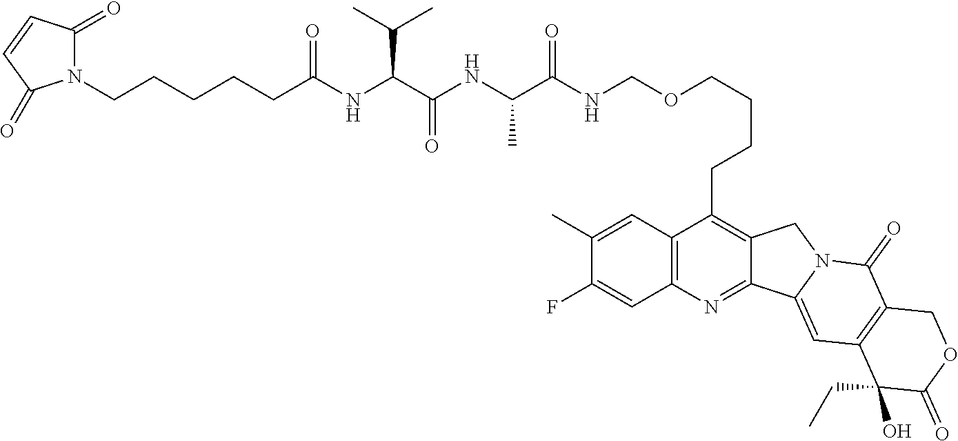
C1(C)=CC2=C(C=C1F)N=C1C(=C2CCCCOCNC(C(NC(C(NC(CCCCCN2C(=O)C=CC2=O)=O)C(C)C)=O)C)=O)CN2C1=CC1=C(C2=O)COC(=O)C1(O)CC
